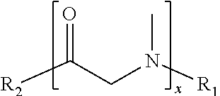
[R2]C(CN([R1])C)=O
